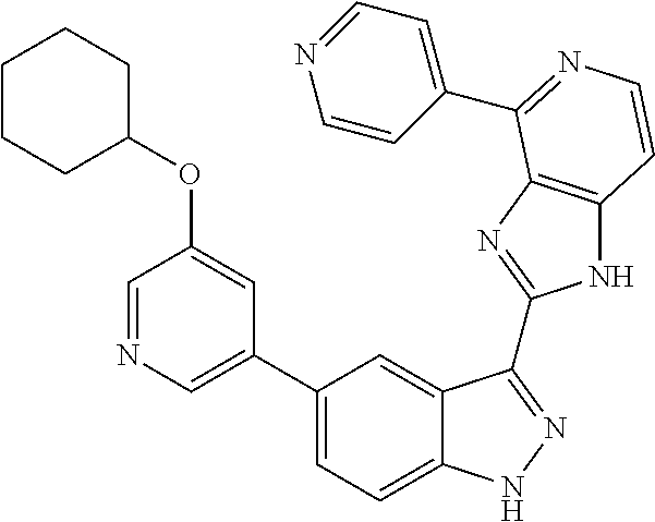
C1(C2=CN=CC(OC3CCCCC3)=C2)=CC=C2C(=C1)C(C1=NC3=C(N1)C=CN=C3C1=CC=NC=C1)=NN2
